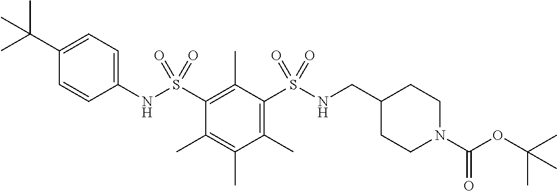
C1(C(C)(C)C)=CC=C(NS(C2=C(C)C(S(NCC3CCN(C(OC(C)(C)C)=O)CC3)(=O)=O)=C(C)C(C)=C2C)(=O)=O)C=C1
